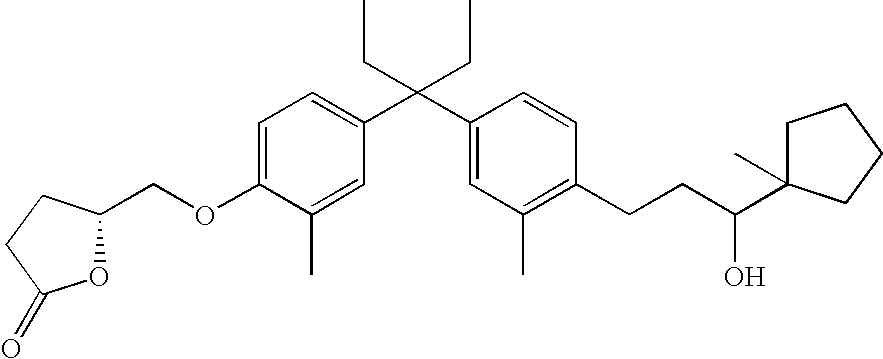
C1=C(OCC2OC(=O)CC2)C(C)=CC(C(C2=CC(C)=C(CCC(O)C3(C)CCCC3)C=C2)(CC)CC)=C1
